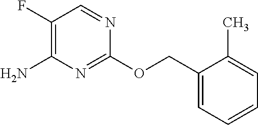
C1(COC2=NC(N)=C(F)C=N2)=CC=CC=C1C
